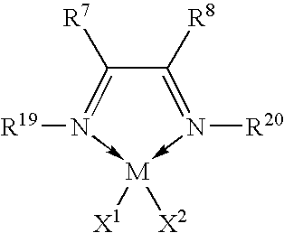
C1([R8])=N([R20])->[M]([X1])([X2])-N([R19])=C1[R7]
